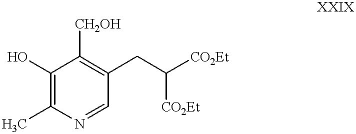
C1(O)=C(C)N=CC(CC([CO2Et])[CO2Et])=C1[CH2OH]
